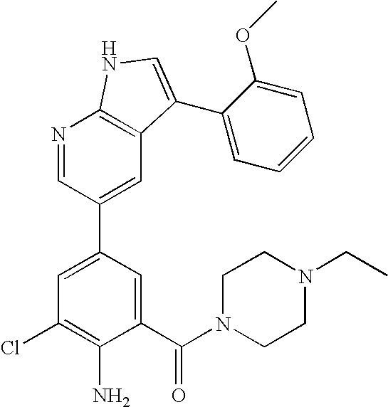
C1(C(N2CCN(CC)CC2)=O)=CC(C2=CC3=C(N=C2)NC=C3C2=CC=CC=C2OC)=CC(Cl)=C1N
